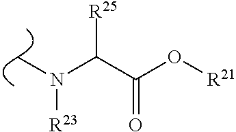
C(C(O[R21])=O)(N(C)[R23])[R25]
